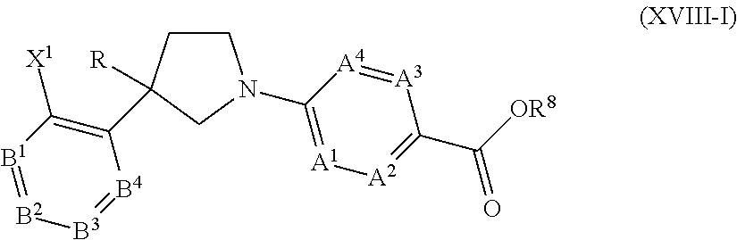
[B1]1=[B2][B3]=[B4]C(C2([R])CCN(C3=[A1][A2]=C(C([OR8])=O)[A3]=[A4]3)C2)=C1[X1]
